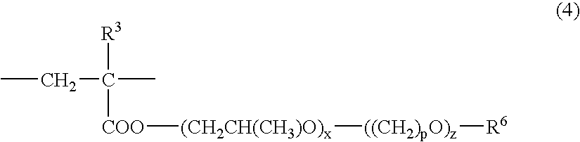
CCC([R3])([COO][(CH2CH(CH3)O)x][((CH2)pO)z][R6])C
